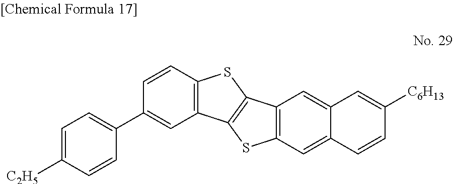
C12=C(C=C3C(=C1)C=C([C6H13])C=C3)SC1=C2SC2=C1C=C(C1=CC=C([C2H5])C=C1)C=C2
